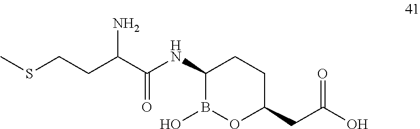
C(C(NC1B(O)OC(CC(O)=O)CC1)=O)(CCSC)N
